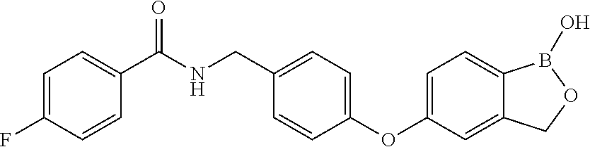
C1=C(F)C=CC(C(NCC2=CC=C(OC3=CC=C4C(=C3)COB4O)C=C2)=O)=C1
